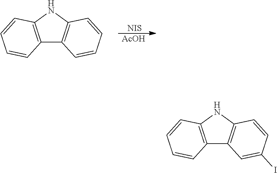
C12=C(NC3=C1C=CC=C3)C=CC=C2.[NIS].[AcOH].C12=C(NC3=C1C=C(I)C=C3)C=CC=C2
